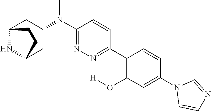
N1(C2=CC(O[H])=C(C3=NN=C(N(C)C4CC5NC(C4)CC5)C=C3)C=C2)C=CN=C1
